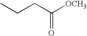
CCCC([OCH3])=O
